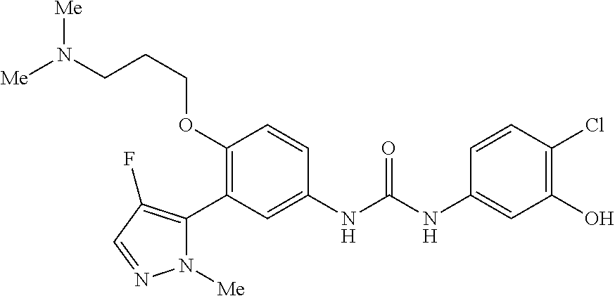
C1(OCCCN([Me])[Me])=C(C2=C(F)C=NN2[Me])C=C(NC(=O)NC2=CC(O)=C(Cl)C=C2)C=C1
